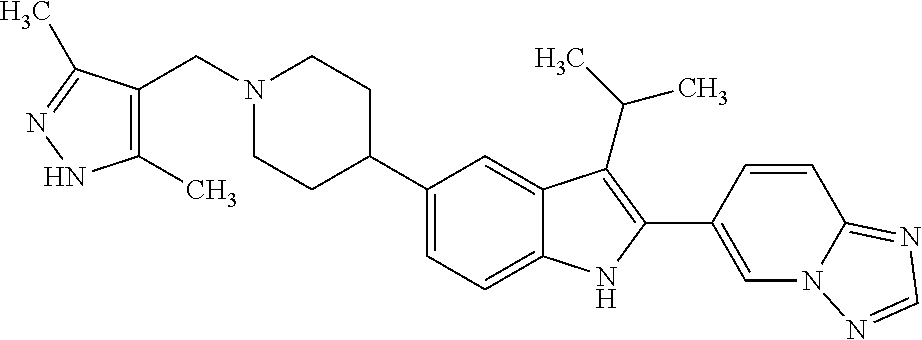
C1(C2CCN(CC3=C(C)NN=C3C)CC2)=CC=C2C(=C1)C(C(C)C)=C(C1=CN3C(=NC=N3)C=C1)N2
